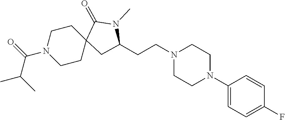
C1(N2CCN(CCC3CC4(CCN(C(=O)C(C)C)CC4)C(=O)N3C)CC2)=CC=C(F)C=C1
